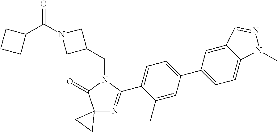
C12(N=C(C3=CC=C(C4=CC=C5C(=C4)C=NN5C)C=C3C)N(CC3CN(C(C4CCC4)=O)C3)C1=O)CC2
